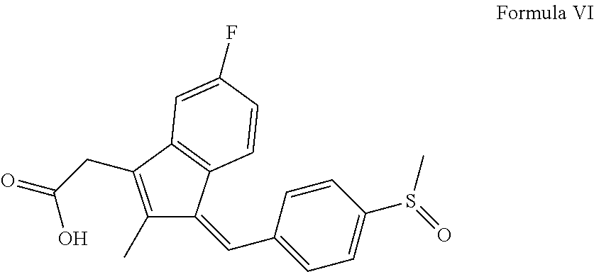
C1(C)=C(CC(=O)O)C2=C(C1=CC1=CC=C(S(=O)C)C=C1)C=CC(F)=C2
